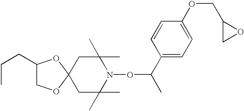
C1C(C)(C)N(OC(C)C2=CC=C(OCC3CO3)C=C2)C(C)(C)CC12OCC(CCC)O2
